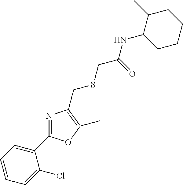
C1(C)C(NC(CSCC2=C(C)OC(C3=CC=CC=C3Cl)=N2)=O)CCCC1
